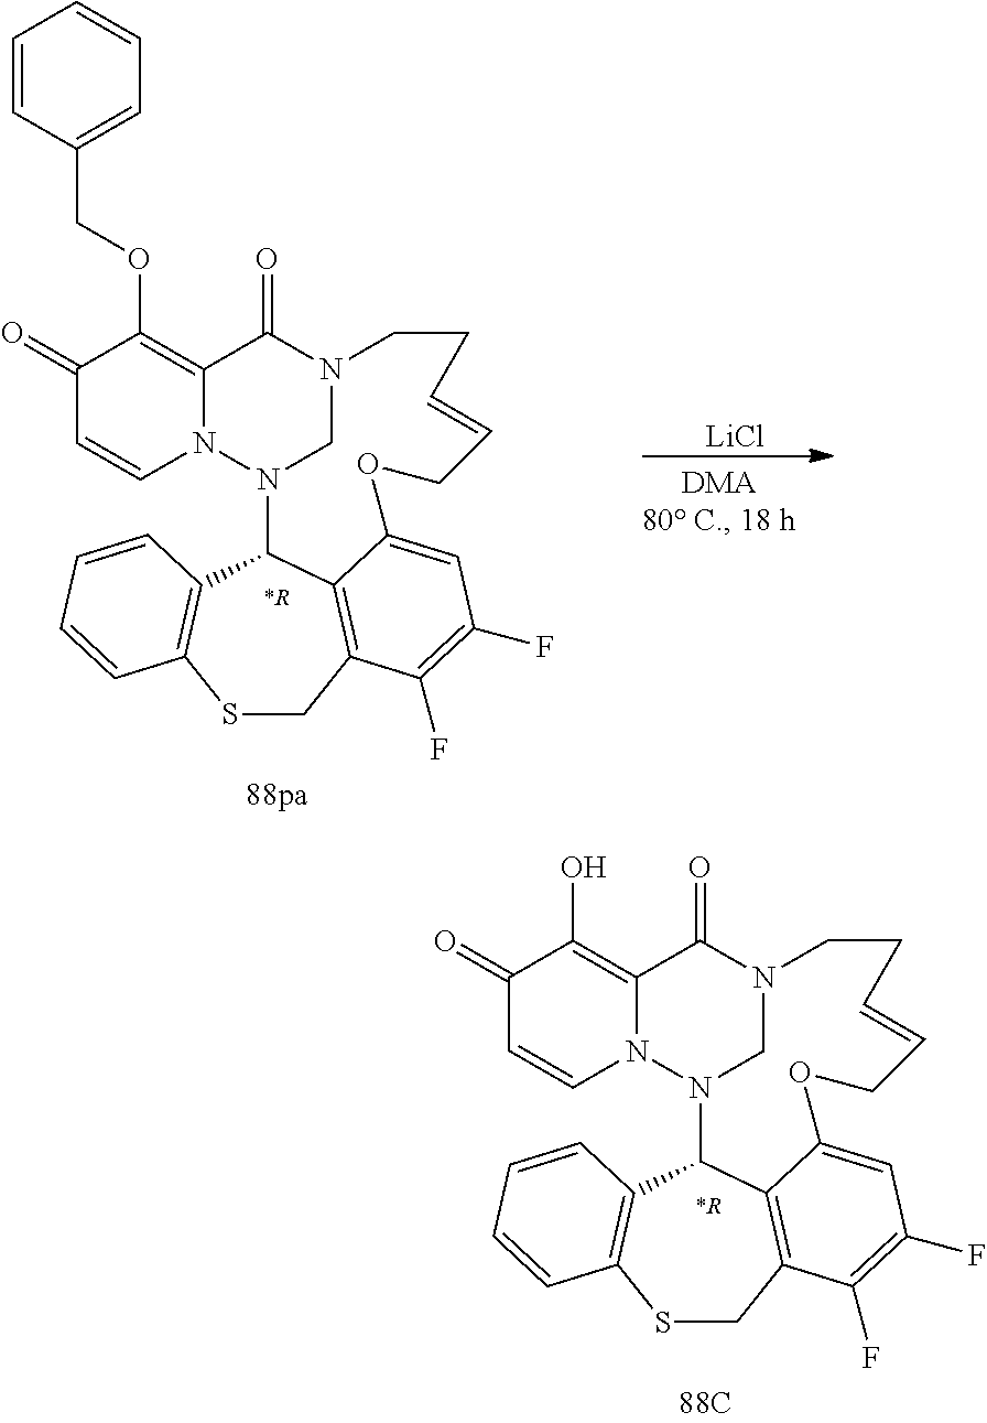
C1(=O)C=CN2C(=C1OCC1=CC=CC=C1)C(=O)N1CN2C2C3=C(SCC4=C2C(=CC(F)=C4F)OCC=CCC1)C=CC=C3.[*R].[LiCl].[*R].C1(=O)C=CN2C(=C1O)C(=O)N1CN2C2C3=C(SCC4=C2C(=CC(F)=C4F)OCC=CCC1)C=CC=C3
